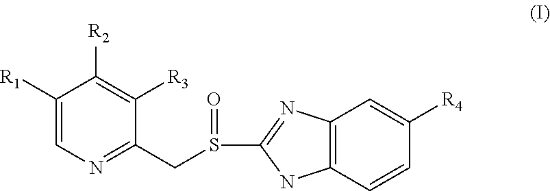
C1([R1])=CN=C(CS(C2=NC3=C(N2)C=CC([R4])=C3)=O)C([R3])=C1[R2]
